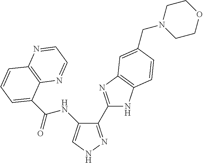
C(=O)(NC1=CNN=C1C1=NC2=C(N1)C=CC(CN1CCOCC1)=C2)C1=CC=CC2=C1N=CC=N2
